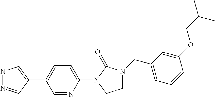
N1N=CC(C2=CC=C(N3C(=O)N(CC4=CC=CC(OCC(C)C)=C4)CC3)N=C2)=C1
